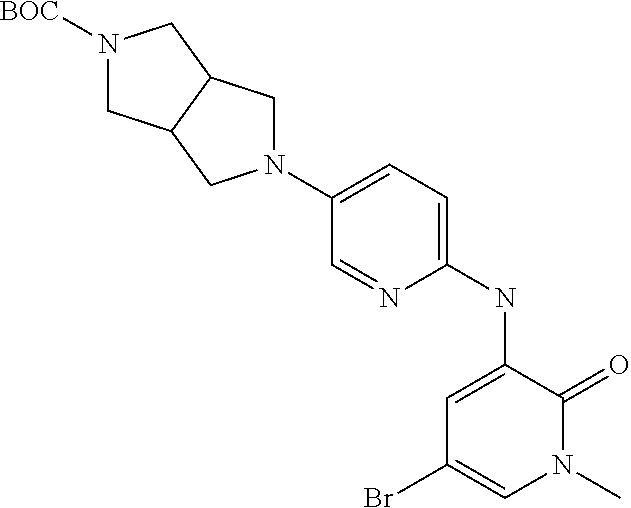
C1=C(NC2=CC=C(N3CC4CN([BOC])CC4C3)C=N2)C(=O)N(C)C=C1Br
